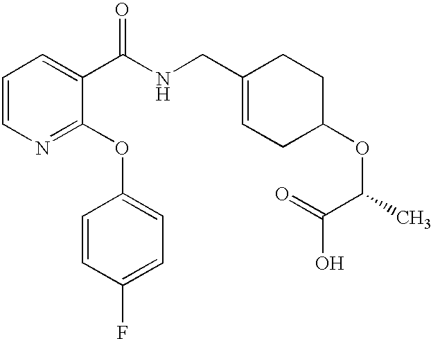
C1=CN=C(OC2=CC=C(F)C=C2)C(C(NCC2=CCC(OC(C)C(O)=O)CC2)=O)=C1
